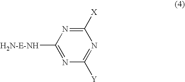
C1([X])=NC([H2N-E-NH])=NC([Y])=N1
